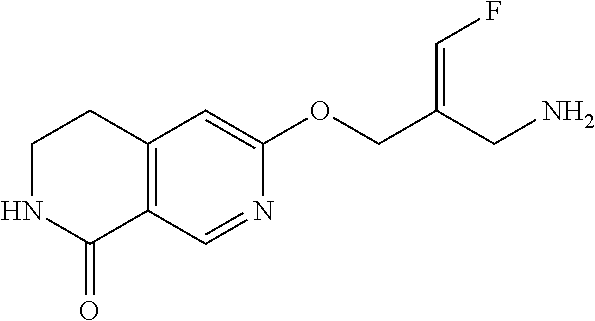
C1NC(=O)C2=C(C1)C=C(OCC(CN)=CF)N=C2
